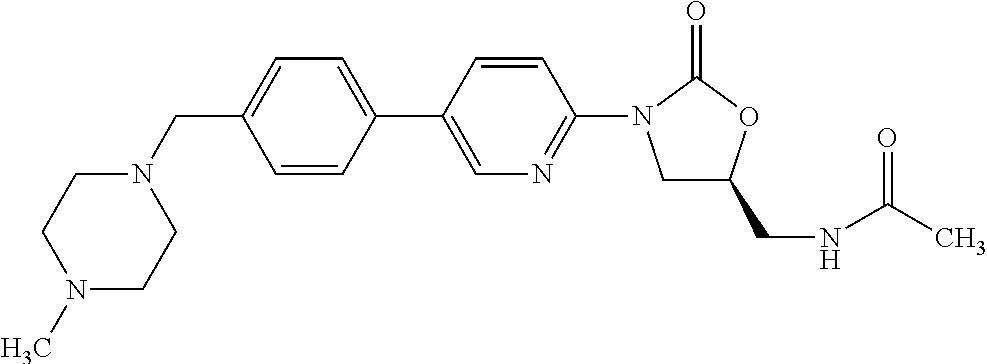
C1(CN2CCN(C)CC2)=CC=C(C2=CN=C(N3CC(CNC(C)=O)OC3=O)C=C2)C=C1
